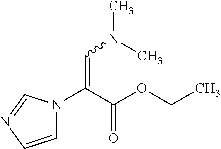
C1=CN=CN1C(C(OCC)=O)=CN(C)C
